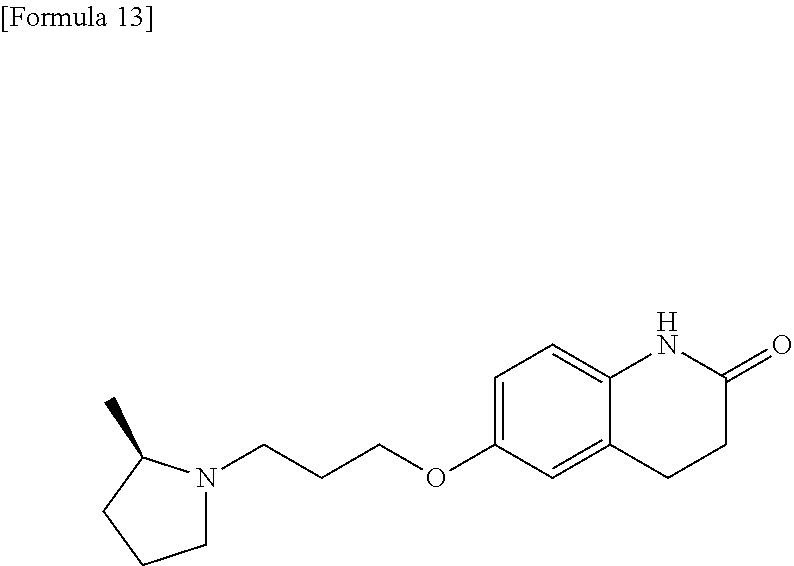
C1N(CCCOC2=CC=C3C(=C2)CCC(=O)N3)C(C)CC1
